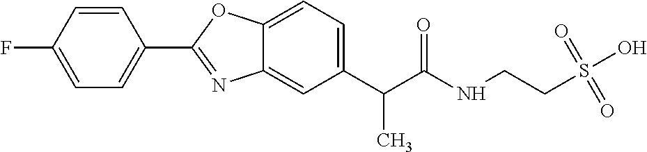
FC1=CC=C(C2=NC3=CC(C(C(=O)NCCS(O)(=O)=O)C)=CC=C3O2)C=C1
